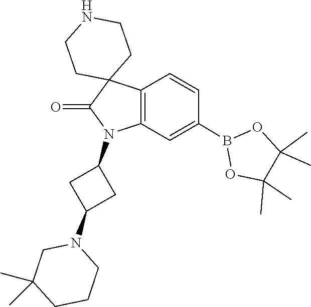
C1(C)(C)C(C)(C)OB(C2=CC3=C(C=C2)C2(C(=O)N3C3CC(N4CC(C)(C)CCC4)C3)CCNCC2)O1
